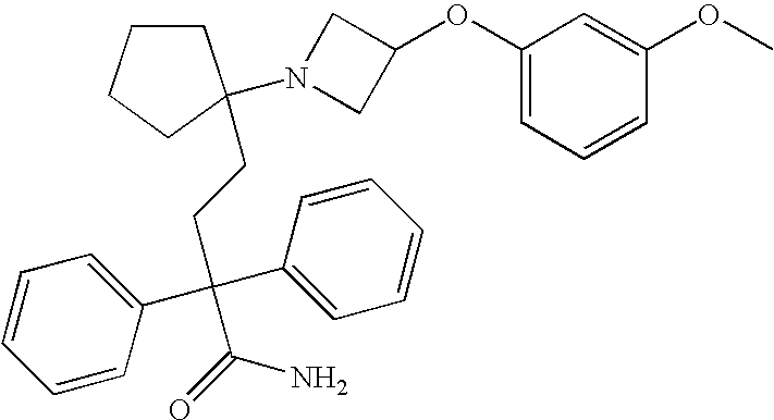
C1=CC(C(CCC2(N3CC(OC4=CC=CC(OC)=C4)C3)CCCC2)(C2=CC=CC=C2)C(=O)N)=CC=C1
